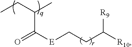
O=C([E]CCC([R10])[R9])C(CC)C
